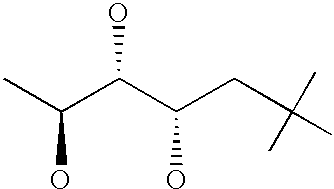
CC(C)(C)CC(C(C(C)O)O)O
